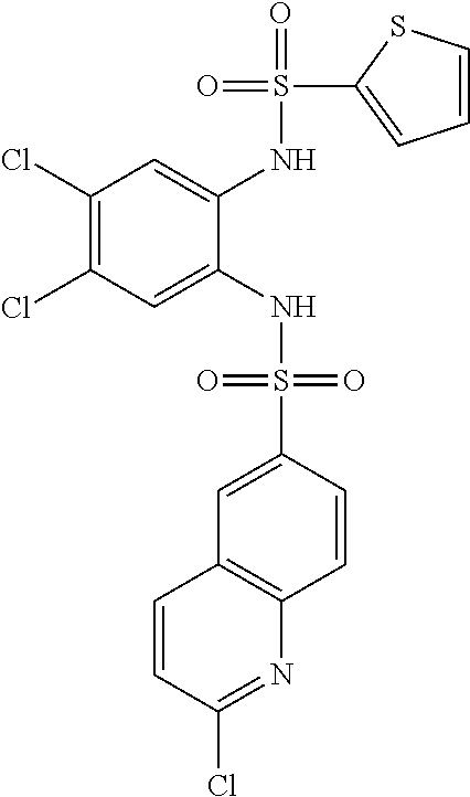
C1(Cl)=C(Cl)C=C(NS(=O)(=O)C2=CC3=C(C=C2)N=C(Cl)C=C3)C(NS(=O)(C2=CC=CS2)=O)=C1
